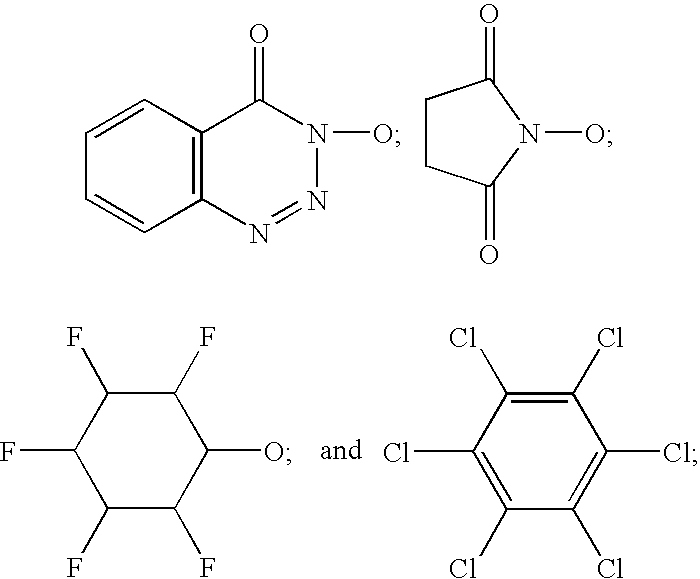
C1=CC2=C(C=C1)C(=O)N(O)N=N2.C1CC(=O)N(O)C1=O.C1(F)C(F)C(F)C(O)C(F)C1F.C1(Cl)=C(Cl)C(Cl)=C(Cl)C(Cl)=C1Cl
